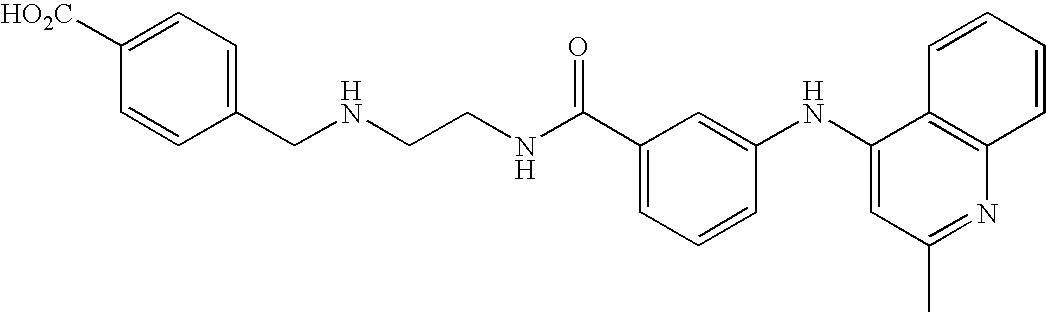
N(CCNC(C1=CC=CC(NC2=CC(C)=NC3=C2C=CC=C3)=C1)=O)CC1=CC=C([CO2H])C=C1
